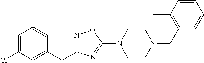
N1=C(CC2=CC(Cl)=CC=C2)N=C(N2CCN(CC3=C(C)C=CC=C3)CC2)O1
